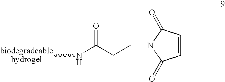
[biodegradeablehydrogel]NC(=O)CCN1C(=O)C=CC1=O
